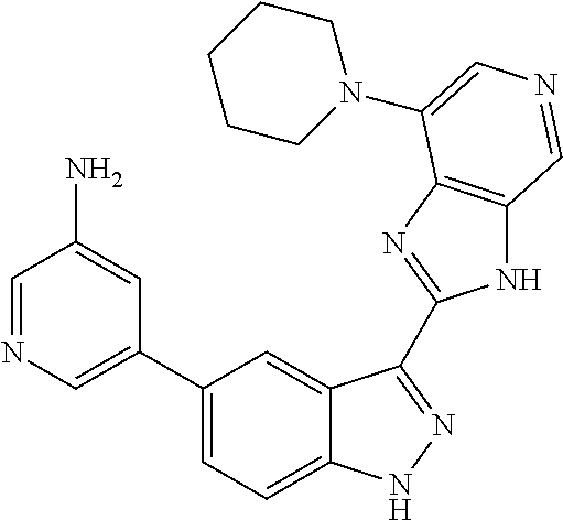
C1(C2=CN=CC(N)=C2)=CC=C2C(=C1)C(C1=NC3=C(N1)C=NC=C3N1CCCCC1)=NN2
